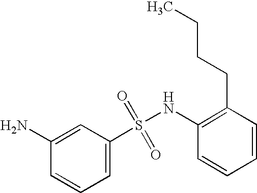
N(S(C1=CC=CC(N)=C1)(=O)=O)C1=C(CCCC)C=CC=C1
